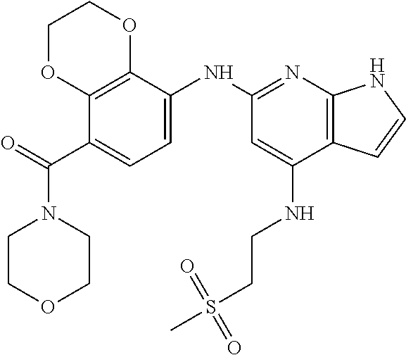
C1(C(=O)N2CCOCC2)=CC=C(NC2=NC3=C(C(NCCS(C)(=O)=O)=C2)C=CN3)C2=C1OCCO2
